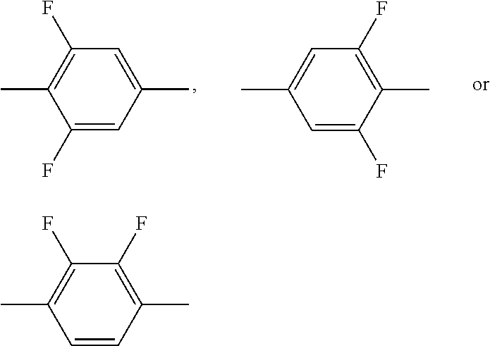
C1=CC(C)=C(F)C(F)=C1C.C1(F)=CC(C)=CC(F)=C1C.C1(F)=CC(C)=CC(F)=C1C
